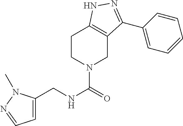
C(NC(=O)N1CC2=C(CC1)NN=C2C1=CC=CC=C1)C1=CC=NN1C
